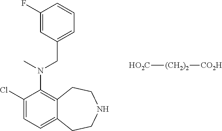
C1(Cl)=CC=C2C(=C1N(C)CC1=CC=CC(F)=C1)CCNCC2.[HO2C][(CH2)2][CO2H]
